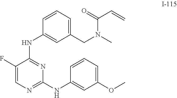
C1(CN(C)C(=O)C=C)=CC=CC(NC2=NC(NC3=CC(OC)=CC=C3)=NC=C2F)=C1
